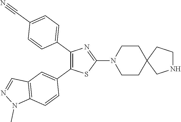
C1(C2=CC=C(C#N)C=C2)=C(C2=CC3=C(C=C2)N(C)N=C3)SC(N2CCC3(CC2)CNCC3)=N1
